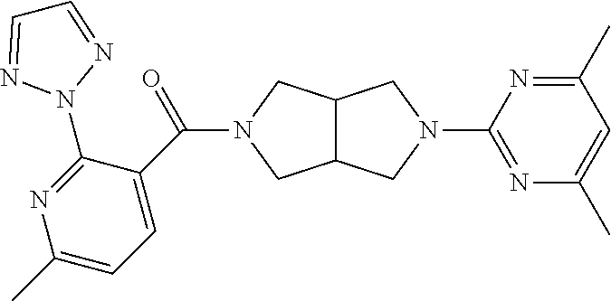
C12C(CN(C3=NC(C)=CC(C)=N3)C1)CN(C(=O)C1=CC=C(C)N=C1N1N=CC=N1)C2
